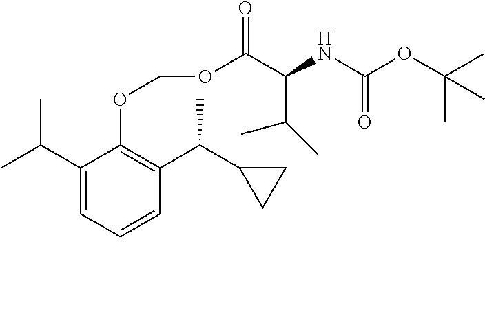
C1(C(C)C)=CC=CC(C(C2CC2)C)=C1OCOC(C(NC(OC(C)(C)C)=O)C(C)C)=O
